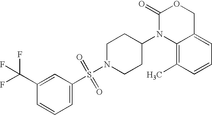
C1(=O)N(C2CCN(S(=O)(=O)C3=CC=CC(C(F)(F)F)=C3)CC2)C2=C(C)C=CC=C2CO1
